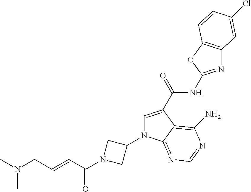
C1=C(C(NC2=NC3=C(O2)C=CC(Cl)=C3)=O)C2=C(N)N=CN=C2N1C1CN(C(C=CCN(C)C)=O)C1
